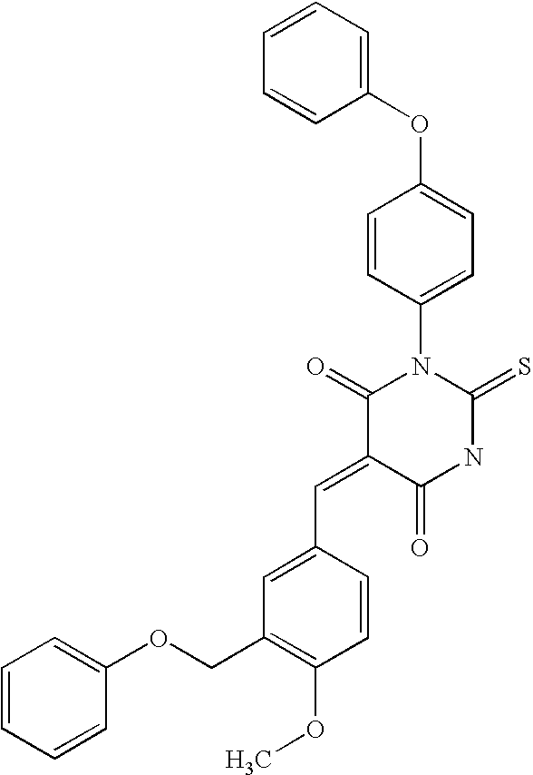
C1=CC=CC(OC2=CC=C(N3C(=O)C(=CC4=CC(COC5=CC=CC=C5)=C(OC)C=C4)C(=O)NC3=S)C=C2)=C1
